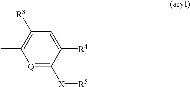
C1([R3])=C(C)[Q]=C([X][R5])C([R4])=C1
